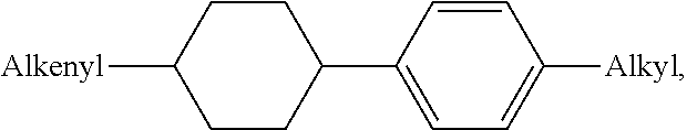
C1CC(C2=CC=C([Alkyl])C=C2)CCC1[Alkenyl]
